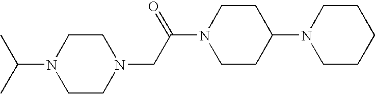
C1CN(CC(N2CCC(N3CCCCC3)CC2)=O)CCN1C(C)C
